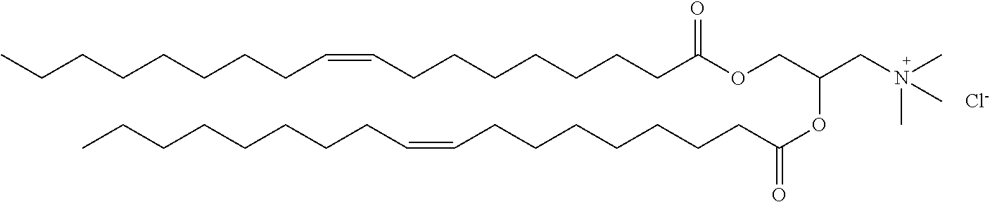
CCCCCCCCC=CCCCCCCCC(OCC(CN(C)(C)C)OC(=O)CCCCCCCC=CCCCCCCCC)=O.[Cl-]
